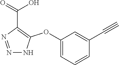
C1(OC2=C(C(=O)O)N=NN2)=CC=CC(C#C)=C1
